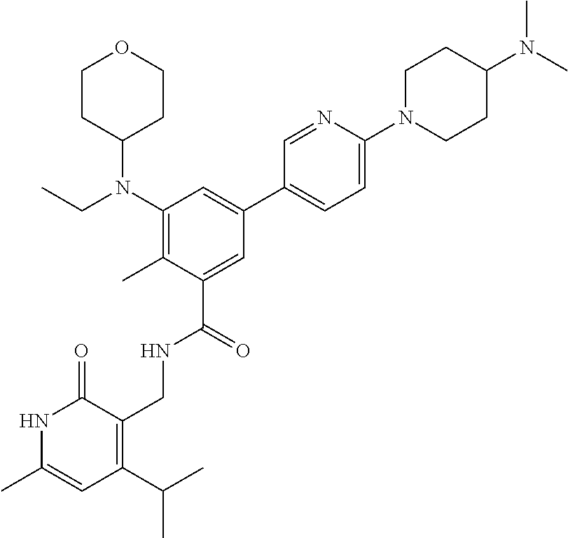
C1CC(N(C2=C(C)C(C(=O)NCC3=C(C(C)C)C=C(C)NC3=O)=CC(C3=CC=C(N4CCC(N(C)C)CC4)N=C3)=C2)CC)CCO1
